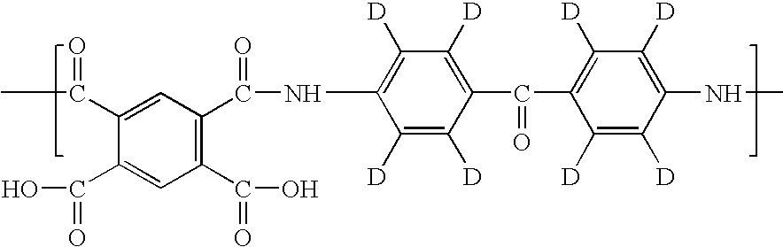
C1([D])=C(NC(C2=C(C(=O)O)C=C(C(=O)O)C(C(=O)C)=C2)=O)C([D])=C([D])C(C(C2=C([D])C([D])=C(NC)C([D])=C2[D])=O)=C1[D]
